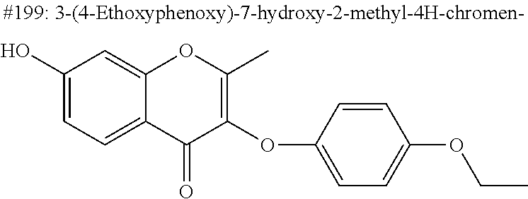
C1(O)=CC=C2C(=C1)OC(C)=C(OC1=CC=C(OCC)C=C1)C2=O
